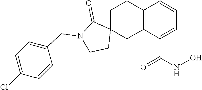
C12=C(C(C(NO)=O)=CC=C1)CC1(CC2)C(=O)N(CC2=CC=C(Cl)C=C2)CC1
